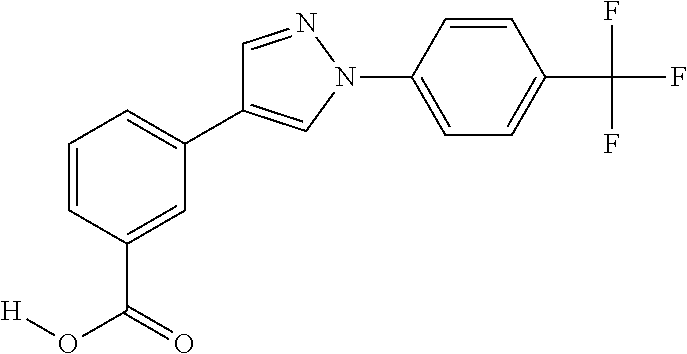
C1(C2=CN(C3=CC=C(C(F)(F)F)C=C3)N=C2)=CC=CC(C(O[H])=O)=C1
